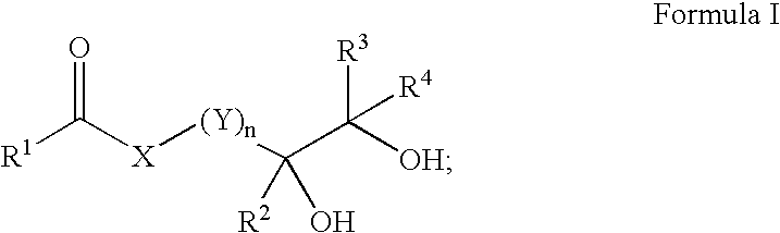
[R1]C([X][(Y)n]C(C([OH])([R3])[R4])([R2])O)=O
